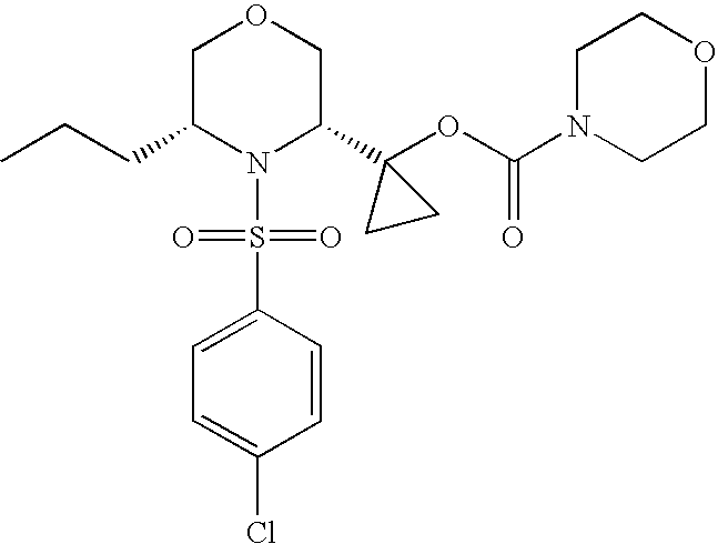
C(C1N(S(=O)(=O)C2=CC=C(Cl)C=C2)C(C2(OC(=O)N3CCOCC3)CC2)COC1)CC
